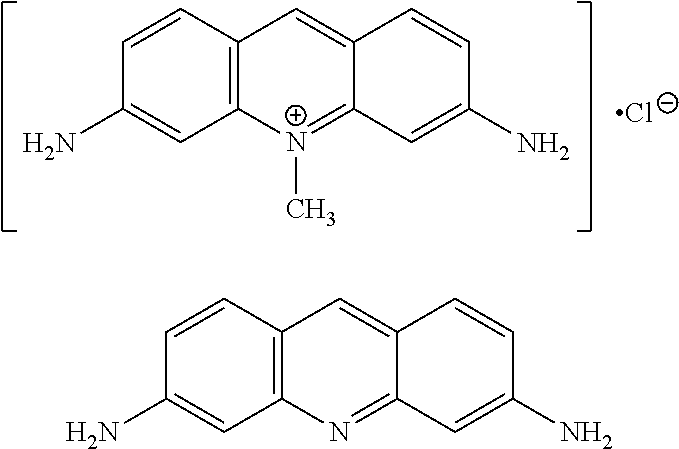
C1(N)=CC2=C(C=C1)C=C1C(=[N+]2C)C=C(N)C=C1.[Cl-].C1(N)=CC2=C(C=C1)C=C1C(=N2)C=C(N)C=C1
